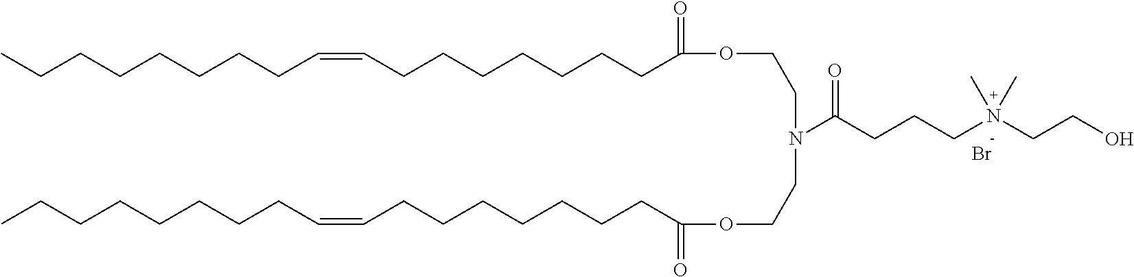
C(CCCCCCCC(OCCN(CCOC(=O)CCCCCCCC=CCCCCCCCC)C(CCCN(CCO)(C)C)=O)=O)=CCCCCCCCC.Br
